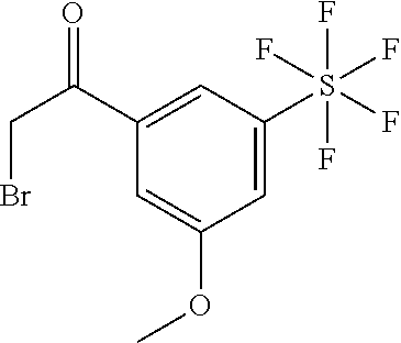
C1=C(S(F)(F)(F)(F)F)C=C(C(CBr)=O)C=C1OC
